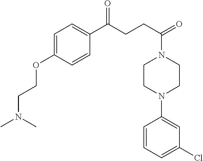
C(CCC(C1=CC=C(OCCN(C)C)C=C1)=O)(N1CCN(C2=CC(Cl)=CC=C2)CC1)=O
